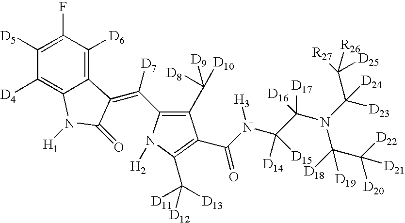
C1([D5])=C(F)C([D6])=C2C(=C1[D4])N([H1])C(=O)C2=C([D7])C1=C(C([D9])([D10])[D8])C(C(N(C(C(N(C([D23])(C([R27])([R26])[D25])[D24])C([D18])(C([D22])([D20])[D21])[D19])([D17])[D16])([D14])[D15])[H3])=O)=C(C([D12])([D11])[D13])N1[H2]
